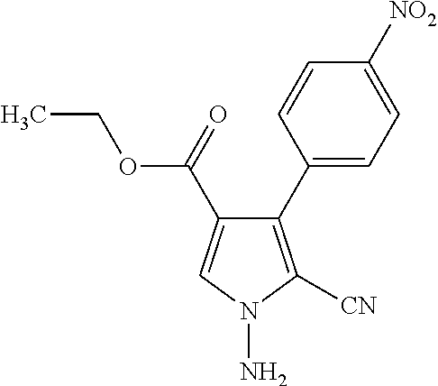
C1(C2=CC=C([NO2])C=C2)=C([CN])N(N)C=C1C(OCC)=O
